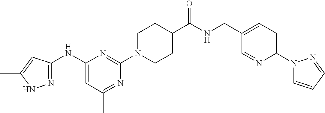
C1(NC2=NNC(C)=C2)=CC(C)=NC(N2CCC(C(NCC3=CC=C(N4C=CC=N4)N=C3)=O)CC2)=N1
